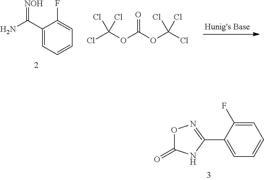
O1C(=O)NC(C2=CC=CC=C2F)=N1.C1(C(N)=[NOH])=CC=CC=C1F.O=C(OC(Cl)(Cl)Cl)OC(Cl)(Cl)Cl
